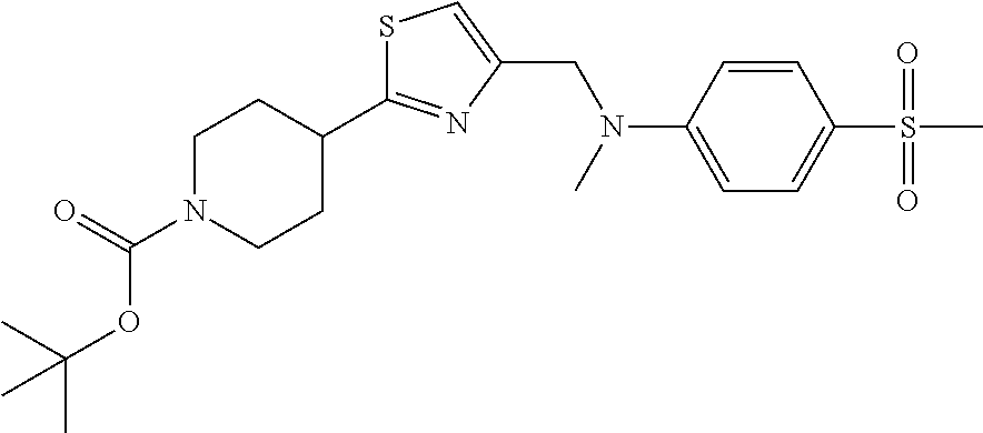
S1C(C2CCN(C(OC(C)(C)C)=O)CC2)=NC(CN(C2=CC=C(S(=O)(=O)C)C=C2)C)=C1
